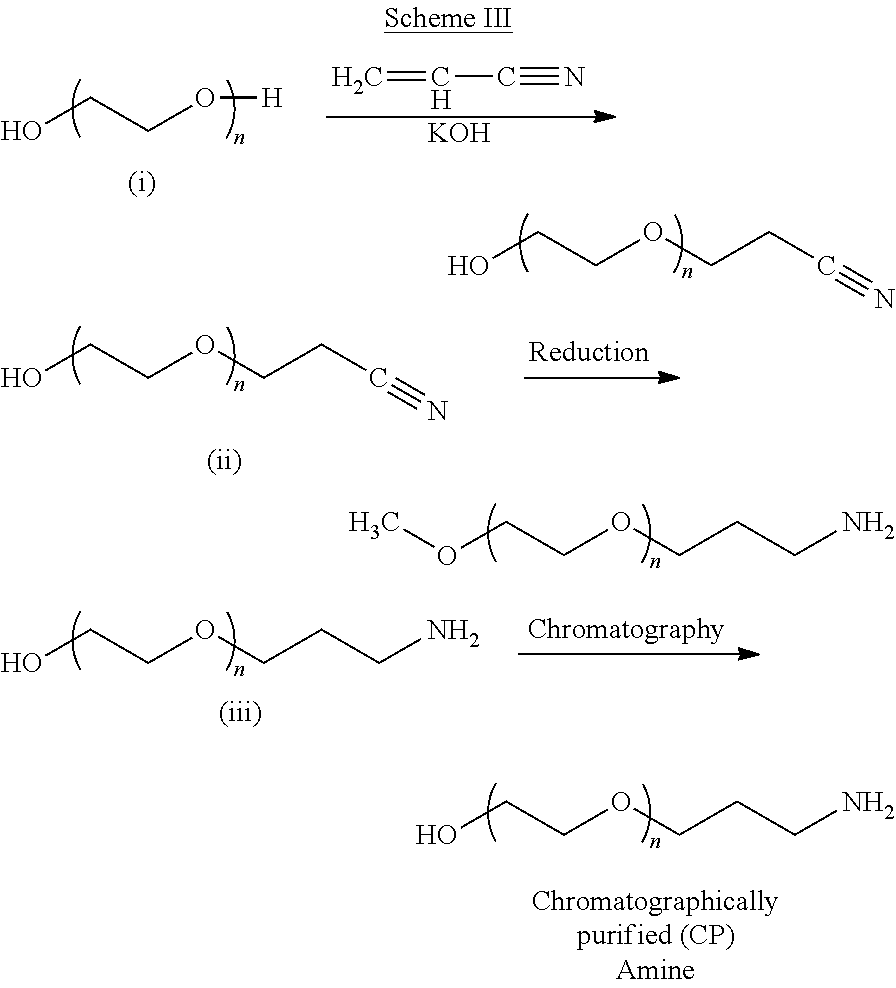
OCCO[H].C=CC#N.[KOH].OCCOCCC#N.OCCOCCC#N.O(CCOCCCN)C.OCCOCCCN.OCCOCCCN
